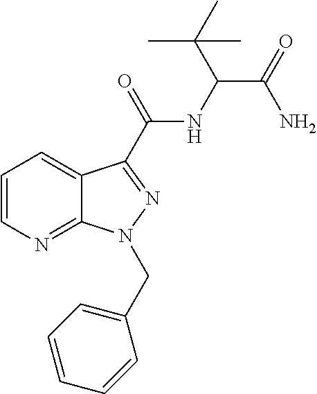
C1=CN=C2C(=C1)C(C(NC(C(=O)N)C(C)(C)C)=O)=NN2CC1=CC=CC=C1
